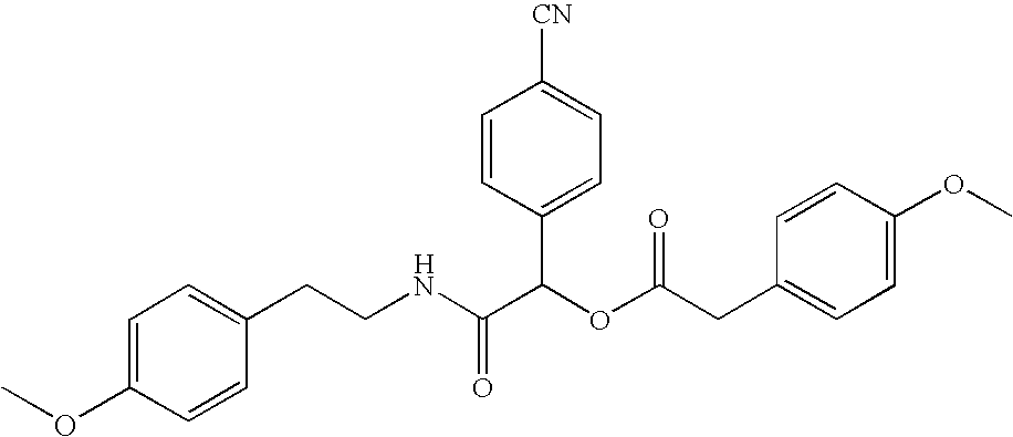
N(C(C(OC(=O)CC1=CC=C(OC)C=C1)C1=CC=C([CN])C=C1)=O)CCC1=CC=C(OC)C=C1
